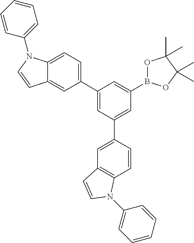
C1(C2=CC(C3=CC4=C(C=C3)N(C3=CC=CC=C3)C=C4)=CC(B3OC(C)(C)C(C)(C)O3)=C2)=CC=C2C(=C1)C=CN2C1=CC=CC=C1
